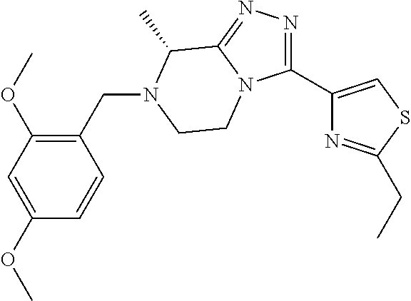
C1(CN2C(C)C3=NN=C(C4=CSC(CC)=N4)N3CC2)=C(OC)C=C(OC)C=C1
